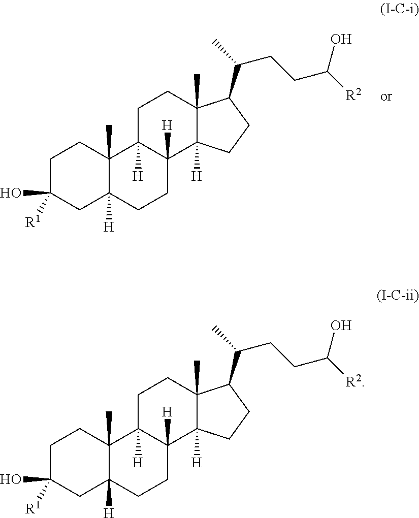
C1C(O)([R1])CC2([H])C(C)(C1)C1([H])C([H])(CC2)C2([H])C(C)(CC1)C(C(C)CCC([R2])O)CC2.C1C(O)([R1])CC2([H])C(C)(C1)C1([H])C([H])(CC2)C2([H])C(C)(CC1)C(C(C)CCC([R2])O)CC2
